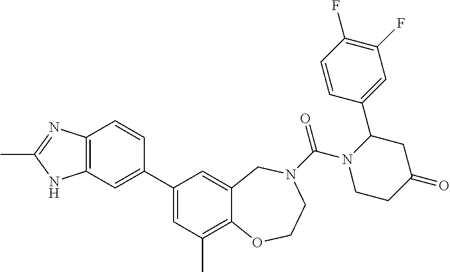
C12=C(C=C(C3=CC(C)=C4C(=C3)CN(C(=O)N3CCC(=O)CC3C3=CC(F)=C(F)C=C3)CCO4)C=C1)NC(C)=N2
